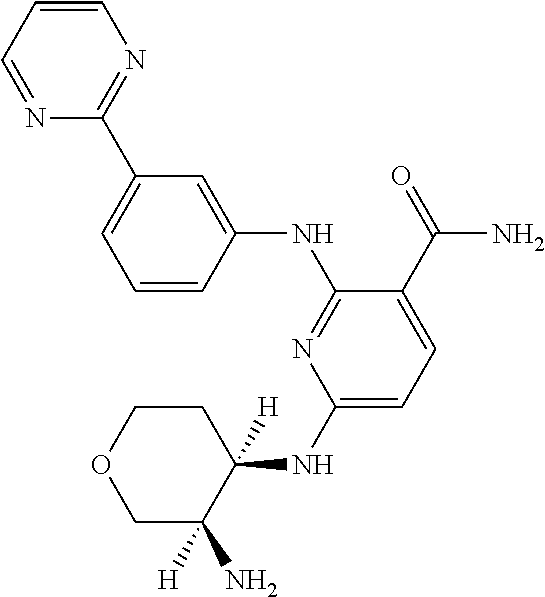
C1(NC2([H])CCOCC2([H])N)=CC=C(C(=O)N)C(NC2=CC(C3=NC=CC=N3)=CC=C2)=N1
